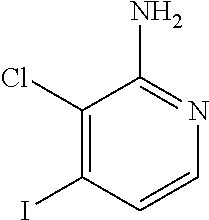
C1(Cl)=C(I)C=CN=C1N
